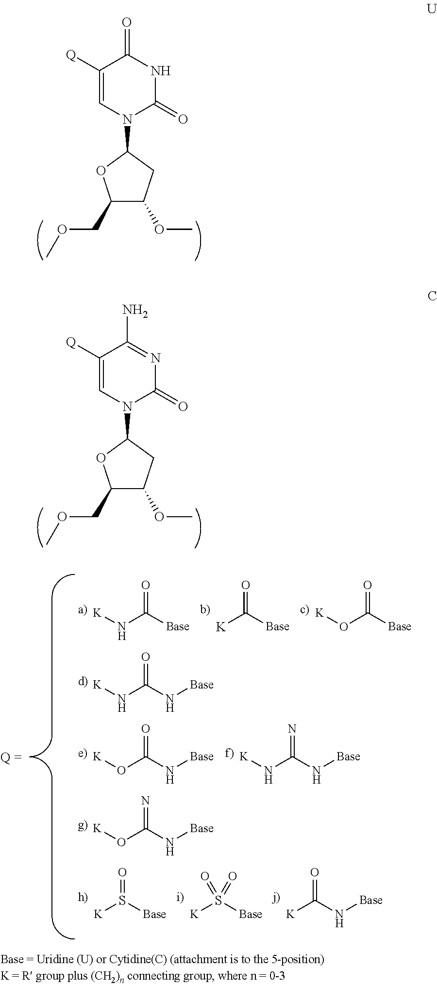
C1([Q])=CN(C2OC(COC)C(OC)C2)C(=O)NC1=O.C1([Q])=CN(C2OC(COC)C(OC)C2)C(=O)N=C1N.[K]OC(=N)N[Base].[K]NC(=O)N[Base].[K]OC(=O)N[Base].[K]NC(=N)N[Base].[K]NC([Base])=O.[K]C([Base])=O.[K]OC([Base])=O.[K]S([Base])=O.[K]S([Base])(=O)=O.[K]C(=O)N[Base]
